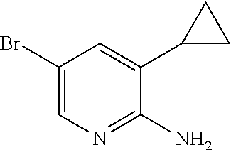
BrC1=CN=C(N)C(C2CC2)=C1
